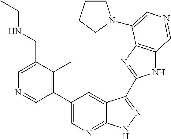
C1(C2=CN=C3C(=C2)C(C2=NC4=C(N2)C=NC=C4N2CCCC2)=NN3)=C(C)C(CNCC)=CN=C1
